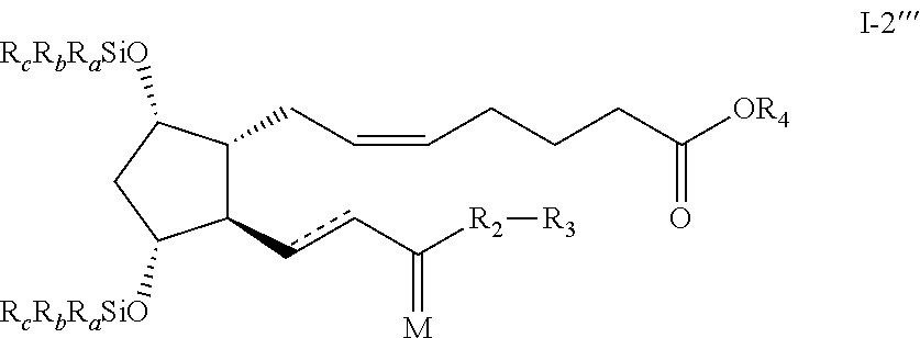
C1(ccC([R2][R3])=[M])C(CC=CCCCC([OR4])=O)C([RcRbRaSiO])CC1[RcRbRaSiO]
